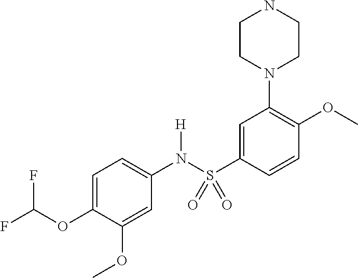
FC(OC1=CC=C(N(S(C2=CC(N3CCNCC3)=C(OC)C=C2)(=O)=O)[H])C=C1OC)F
